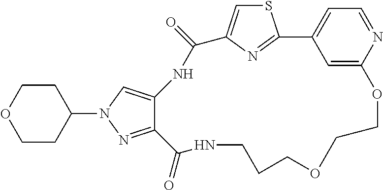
S1C=C2N=C1C1=CC=NC(=C1)OCCOCCCNC(=O)C1=NN(C3CCOCC3)C=C1NC2=O
